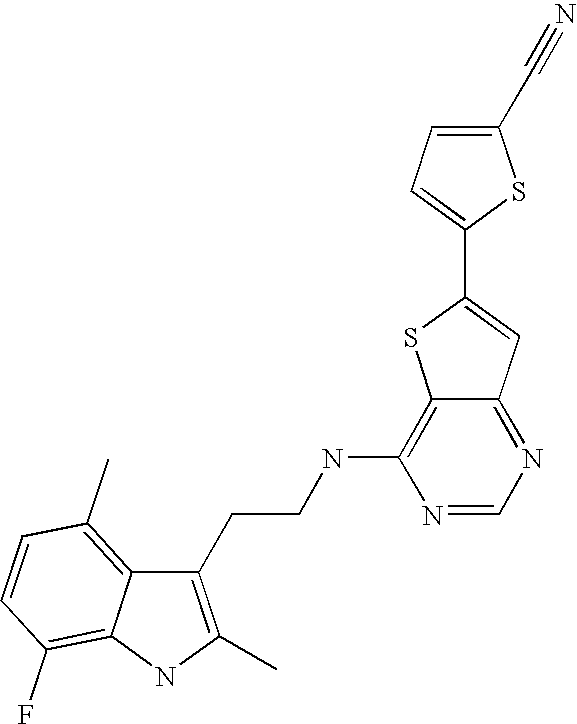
C1(CCNC2=C3C(=NC=N2)C=C(C2=CC=C(C#N)S2)S3)=C(C)NC2=C(F)C=CC(C)=C12
